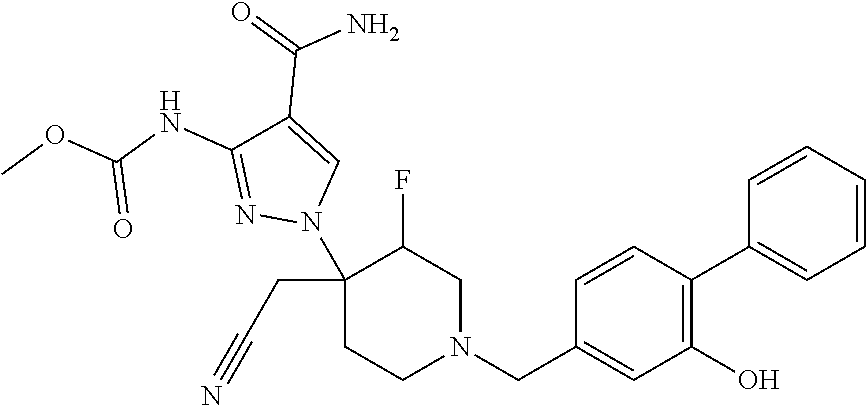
C1(N2C=C(C(=O)N)C(NC(OC)=O)=N2)(CC#N)CCN(CC2=CC(O)=C(C3=CC=CC=C3)C=C2)CC1F
